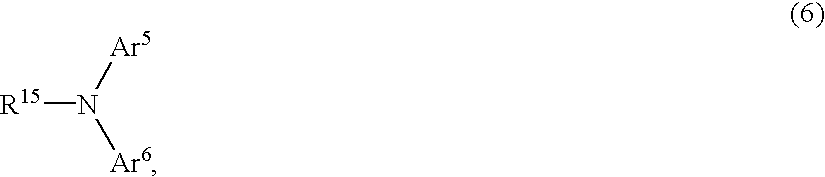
[R15]N([Ar6])[Ar5]
